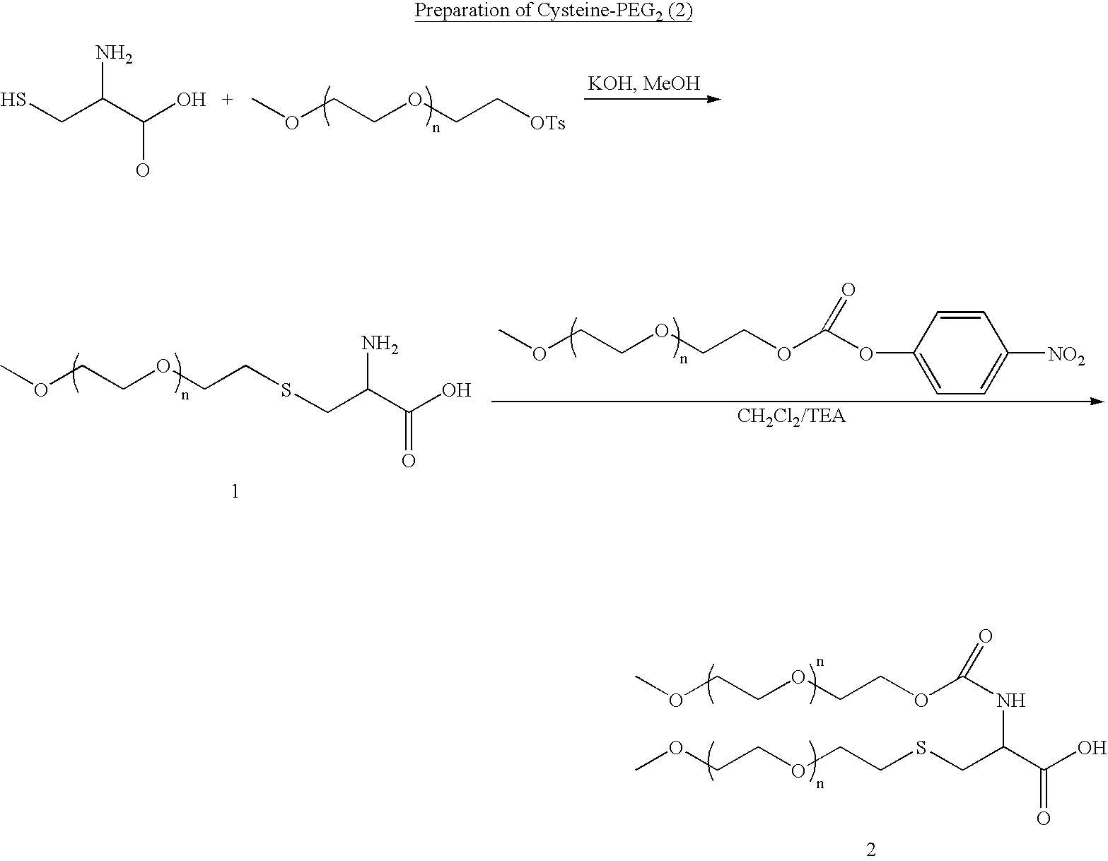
SCC(C(O)O)N.C(COCC[OTs])OC.COCCOCCSCC(C(O)=O)N.COCCOCCOC(OC1=CC=C([NO2])C=C1)=O.C(COCCOC(NC(C(=O)O)CSCCOCCOC)=O)OC
